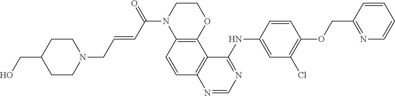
C1=NC2=C(C3=C(C=C2)N(C(C=CCN2CCC(CO)CC2)=O)CCO3)C(NC2=CC(Cl)=C(OCC3=NC=CC=C3)C=C2)=N1
